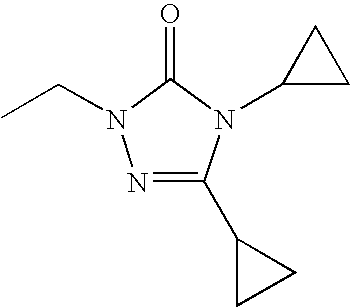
O=C1N(CC)N=C(C2CC2)N1C1CC1
